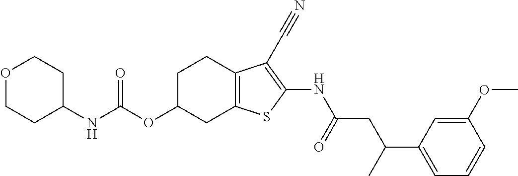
O(C1CC2=C(CC1)C(C#N)=C(NC(CC(C1=CC=CC(OC)=C1)C)=O)S2)C(NC1CCOCC1)=O
